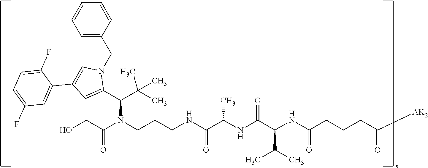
C(N(CCCNC(=O)C(C)NC(=O)C(C(C)C)NC(=O)CCCC(=O)[AK2])C(CO)=O)(C(C)(C)C)C1=CC(C2=CC(F)=CC=C2F)=CN1CC1=CC=CC=C1
